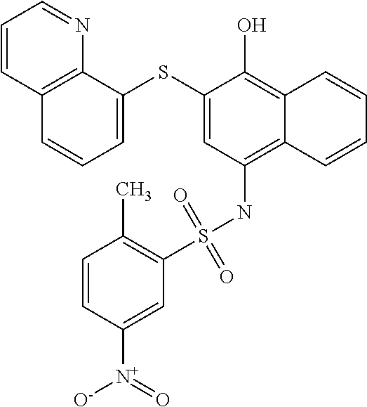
C12=C(NS(C3=C(C)C=CC([N+]([O-])=O)=C3)(=O)=O)C=C(SC3=CC=CC4=C3N=CC=C4)C(O)=C1C=CC=C2
